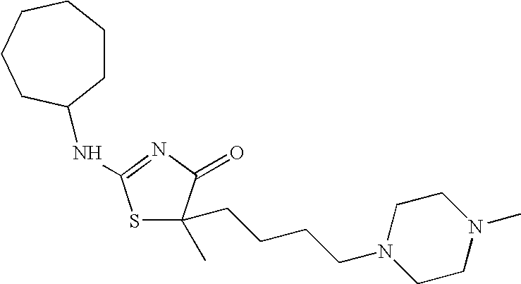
S1C(C)(CCCCN2CCN(C)CC2)C(=O)N=C1NC1CCCCCC1
